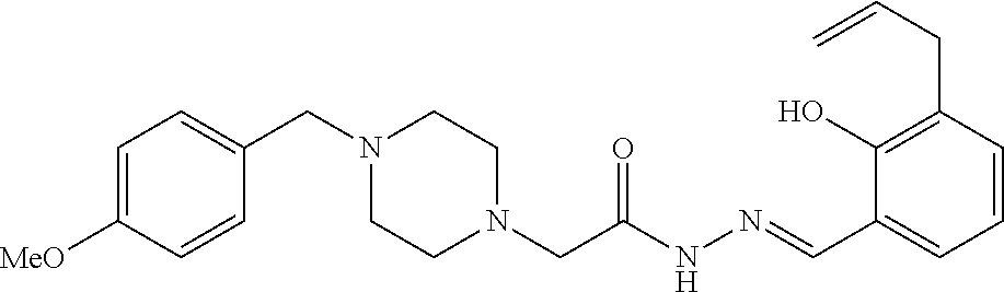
C1=C([MeO])C=CC(CN2CCN(CC(NN=CC3=CC=CC(CC=C)=C3O)=O)CC2)=C1
